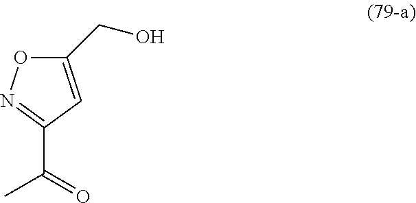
CC(=O)C1=NOC(CO)=C1
